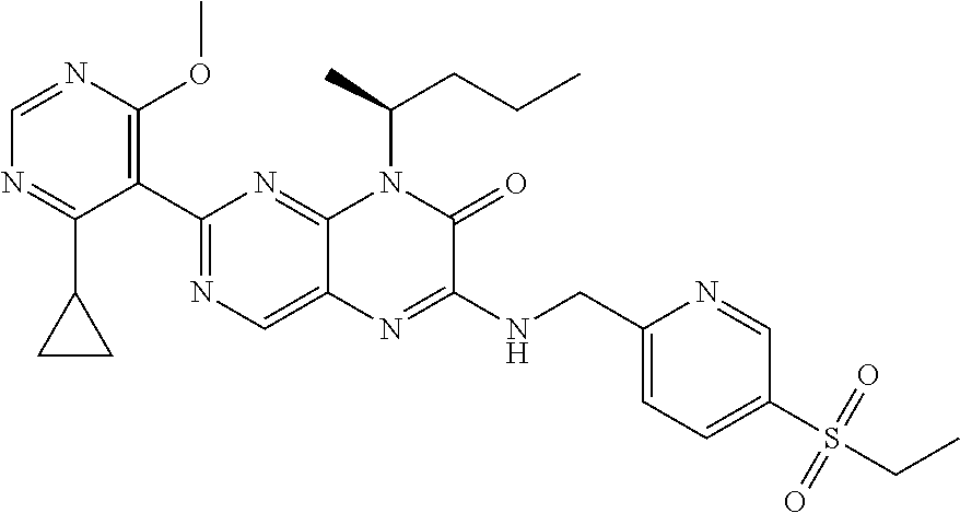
C1(C2=NC=C3C(=N2)N(C(CCC)C)C(=O)C(NCC2=CC=C(S(=O)(=O)CC)C=N2)=N3)=C(OC)N=CN=C1C1CC1
